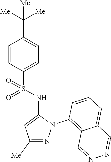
C1=CC(S(NC2=CC([Me])=NN2C2=C3C(=CC=C2)C=NN=C3)(=O)=O)=CC=C1C([Me])([Me])[Me]
